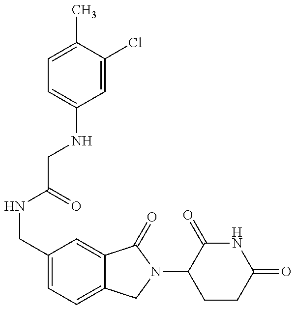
C1=C(C)C(Cl)=CC(NCC(NCC2=CC=C3C(=C2)C(=O)N(C2CCC(=O)NC2=O)C3)=O)=C1
